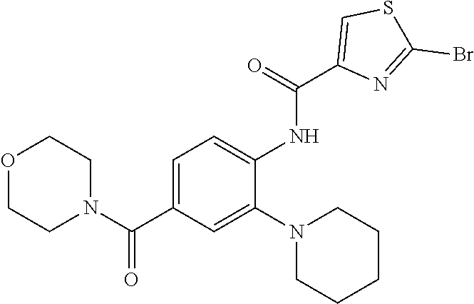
C1=C(NC(=O)C2=CSC(Br)=N2)C(N2CCCCC2)=CC(C(N2CCOCC2)=O)=C1
